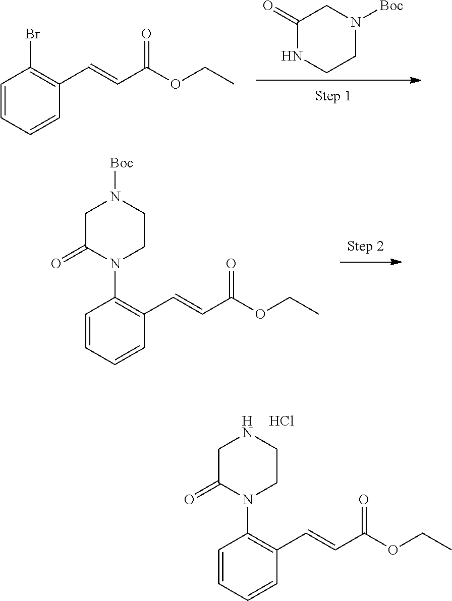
C1=CC=CC(C=CC(OCC)=O)=C1N1CCNCC1=O.Cl.C1(=O)NCCN([Boc])C1.C1=CC=CC(C=CC(OCC)=O)=C1Br.C1=CC=CC(C=CC(OCC)=O)=C1N1CCN([Boc])CC1=O
